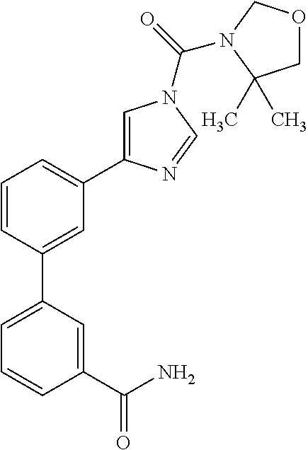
C1=CC(C2=CC=CC(C(=O)N)=C2)=CC(C2=CN(C(=O)N3COCC3(C)C)C=N2)=C1
